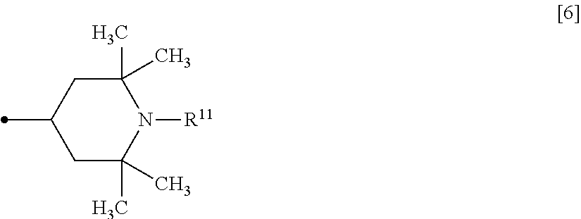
C1C(C)(C)N([R11])C(C)(C)CC1C
